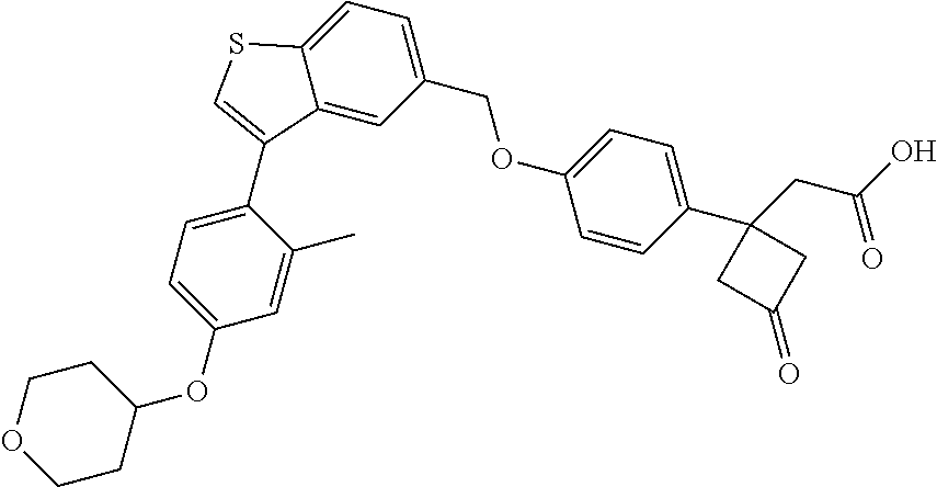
C1(COC2=CC=C(C3(CC(O)=O)CC(=O)C3)C=C2)=CC=C2C(=C1)C(C1=CC=C(OC3CCOCC3)C=C1C)=CS2
